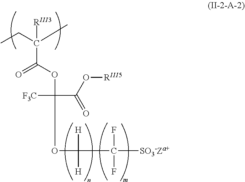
C(C(C(=O)OC([F3C])(OC([H])(C([SO3-Za+])(F)F)[H])C(O[RIII5])=O)(C)[RIII3])C
